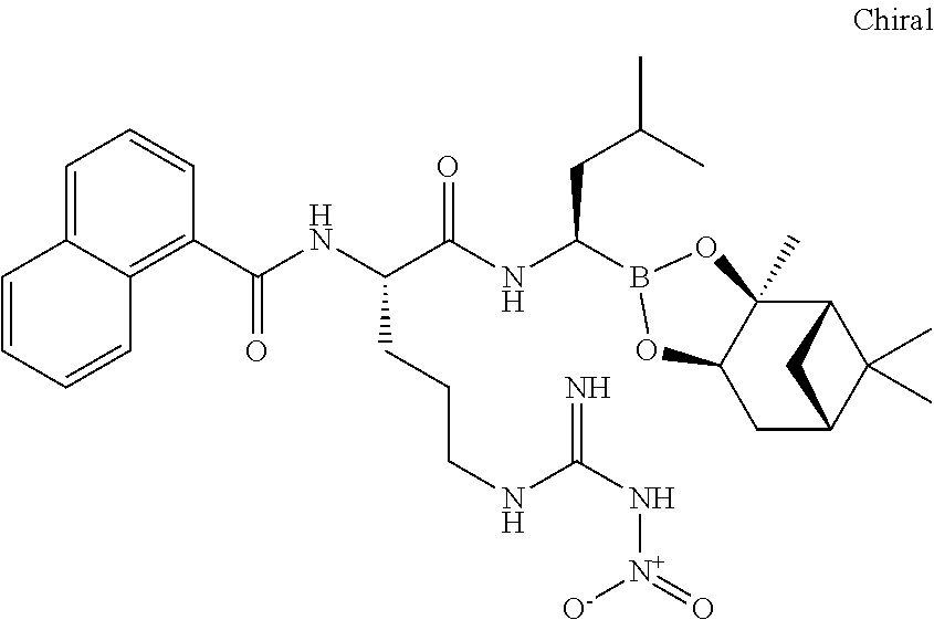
C12C3(C)C(CC(C1(C)C)C2)OB(C(NC(C(NC(C1=C2C(=CC=C1)C=CC=C2)=O)CCCNC(N[N+]([O-])=O)=N)=O)CC(C)C)O3
